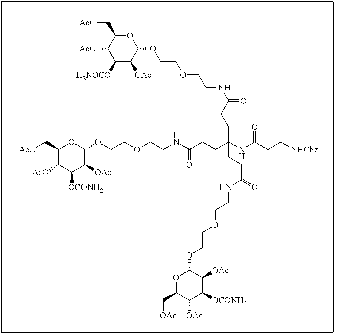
O1C(C[AcO])C([AcO])C([H2NOCO])C([OAc])C1OCCOCCNC(=O)CCC(NC(CC[NHCbz])=O)(CCC(NCCOCCOC1OC(C[AcO])C([AcO])C([OCONH2])C1[OAc])=O)CCC(=O)NCCOCCOC1OC(C[OAc])C([OAc])C([OCONH2])C1[OAc]
